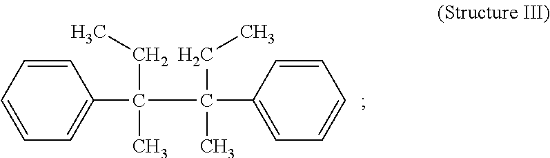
C1(C(C(C2=CC=CC=C2)(CC)C)(CC)C)=CC=CC=C1
